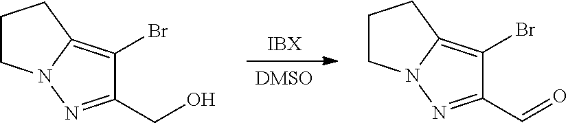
[IBX].[DMSO].C1CN2C(=C(Br)C(C=O)=N2)C1.C1CN2C(=C(Br)C(CO)=N2)C1
